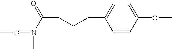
C(CCC1=CC=C(OC)C=C1)C(=O)N(OC)C
